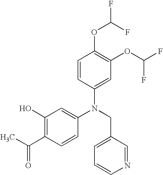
N(CC1=CC=CN=C1)(C1=CC(O)=C(C(C)=O)C=C1)C1=CC(OC(F)F)=C(OC(F)F)C=C1
